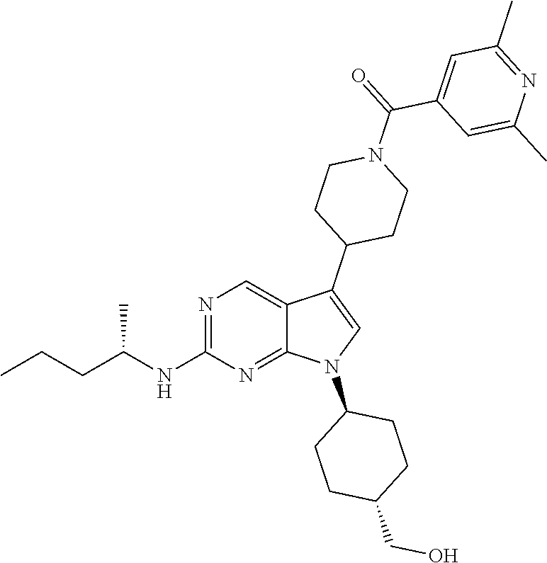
N1=C(NC(CCC)C)N=C2C(=C1)C(C1CCN(C(=O)C3=CC(C)=NC(C)=C3)CC1)=CN2C1CCC(CO)CC1
